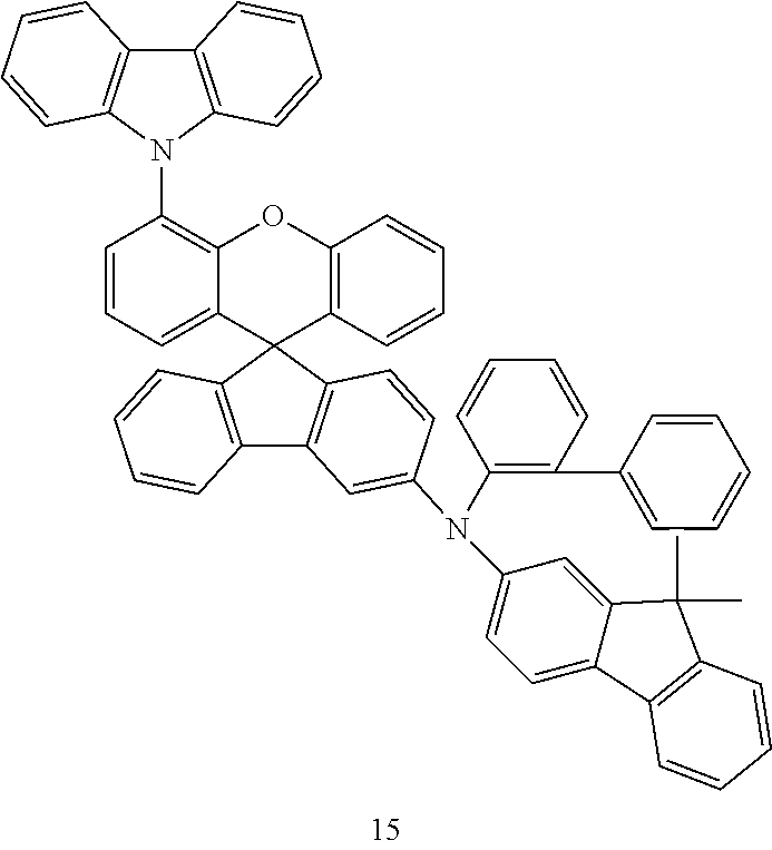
C1=CC=C2C(=C1N1C3=C(C4=C1C=CC=C4)C=CC=C3)OC1=C(C23C2=C(C4=C3C=CC(N(C3=C(C5=CC=CC=C5)C=CC=C3)C3=CC=C5C(=C3)C(C)(C)C3=C5C=CC=C3)=C4)C=CC=C2)C=CC=C1
